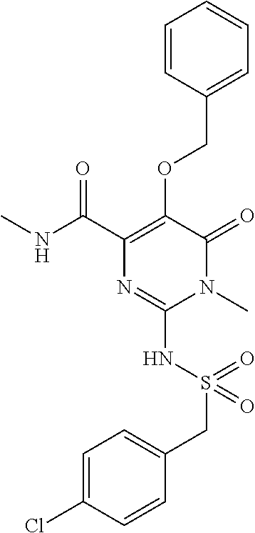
C1=CC(COC2=C(C(NC)=O)N=C(NS(CC3=CC=C(Cl)C=C3)(=O)=O)N(C)C2=O)=CC=C1
